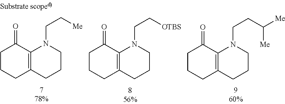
C1CCC2=C(C1=O)N(CC[Me])CCC2.C1CCC2=C(C1=O)N(CC[OTBS])CCC2.C1CCC2=C(C1=O)N(CCC([Me])[Me])CCC2
